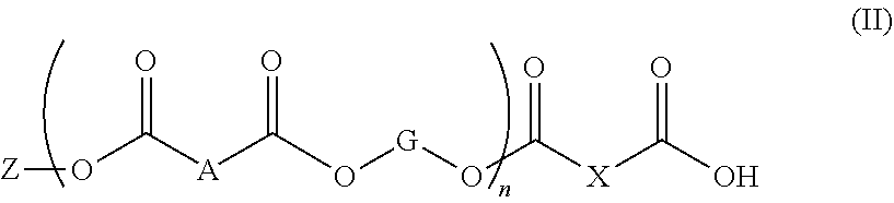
C(=O)([A]C(=O)O[Z])O[G]OC(=O)[X]C(=O)O
